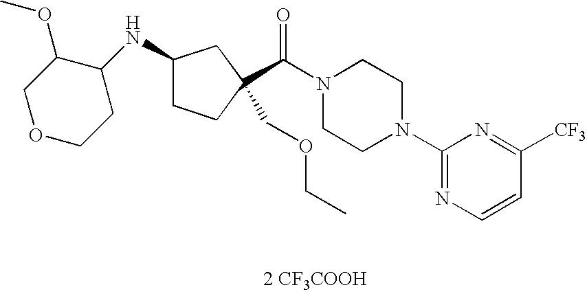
C1(NC2C(OC)COCC2)CCC(C(N2CCN(C3=NC=CC([CF3])=N3)CC2)=O)(COCC)C1.[2 CF3COOH]
